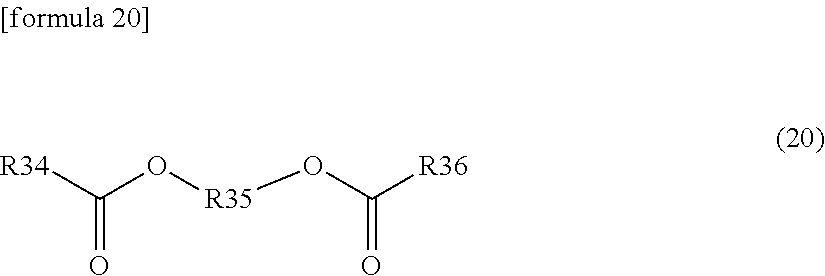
[R34]C(=O)O[R35]OC([R36])=O
